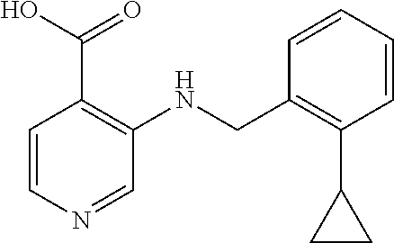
C1=CN=CC(NCC2=C(C3CC3)C=CC=C2)=C1C(O)=O
